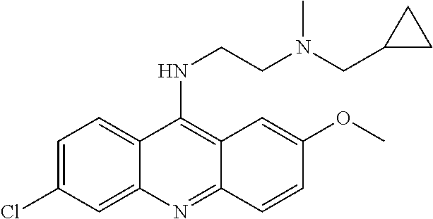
C1=C(Cl)C=C2C(=C1)C(NCCN(CC1CC1)C)=C1C(=N2)C=CC(OC)=C1
